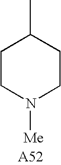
C1CN([Me])CCC1C
